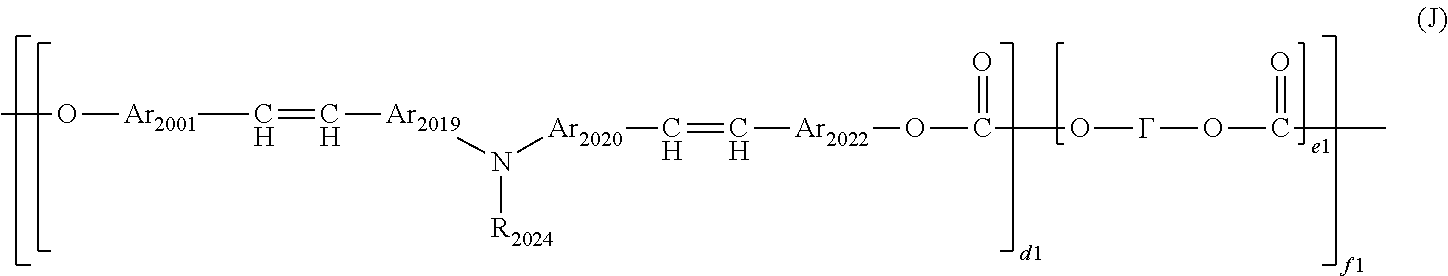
CO[Ar2001]C=C[Ar2019]N([Ar2020]C=C[Ar2022]OC(O[G]OC(C)=O)=O)[R2024]
